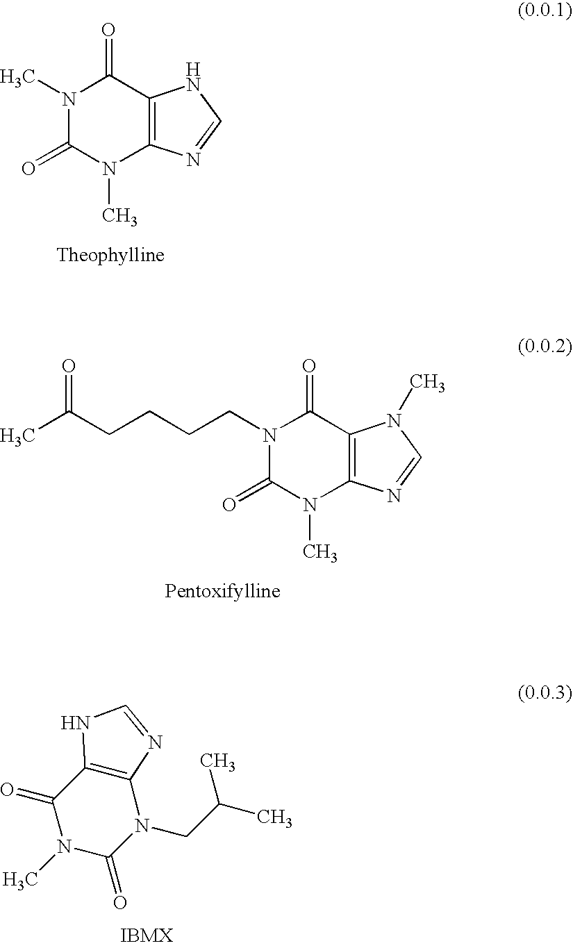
N1(C)C(=O)N(C)C2=C(C1=O)NC=N2.N1(CCCCC(=O)C)C(=O)N(C)C2=C(C1=O)N(C)C=N2.C1(=O)N(C)C(=O)N(CC(C)C)C2=C1NC=N2
